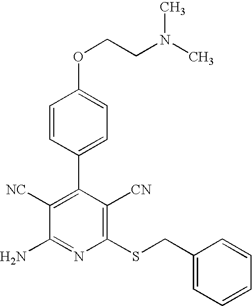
C1([NC])=C(C2=CC=C(OCCN(C)C)C=C2)C([CN])=C(SCC2=CC=CC=C2)N=C1N
